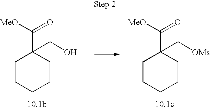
C1CCCCC1(C([MeO])=O)CO.C1CCCCC1(C([MeO])=O)C[OMs]
